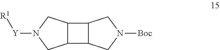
C12C(C3C1CN([Boc])C3)CN([Y][R1])C2
